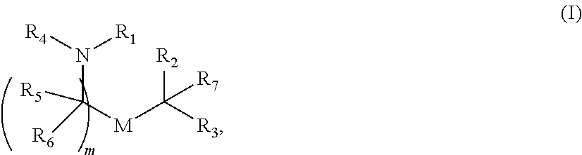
[R1]N([R4])C([M]C([R3])([R2])[R7])([R6])[R5]
